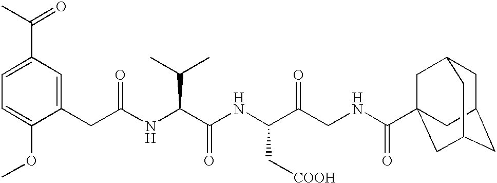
C1=C(OC)C(CC(NC(C(NC(C(CNC(=O)C23CC4CC(CC(C2)C4)C3)=O)C[COOH])=O)C(C)C)=O)=CC(C(C)=O)=C1
